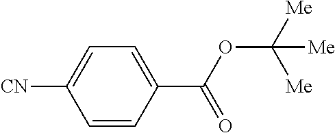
C1=CC(C(OC([Me])([Me])[Me])=O)=CC=C1[CN]
